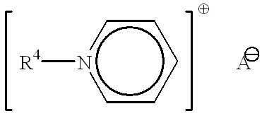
[R4]n1ccccc1.[A]
